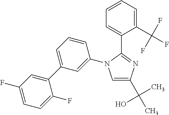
C1=CC=C(C2=CC(F)=CC=C2F)C=C1N1C=C(C(O)(C)C)N=C1C1=CC=CC=C1C(F)(F)F
